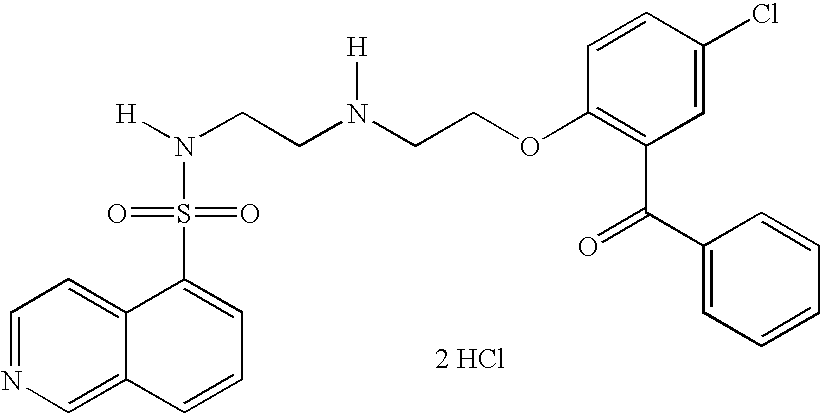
N(CCN(CCOC1=C(C(C2=CC=CC=C2)=O)C=C(Cl)C=C1)[H])([H])S(=O)(=O)C1=CC=CC2=CN=CC=C12.[2 HCl]
